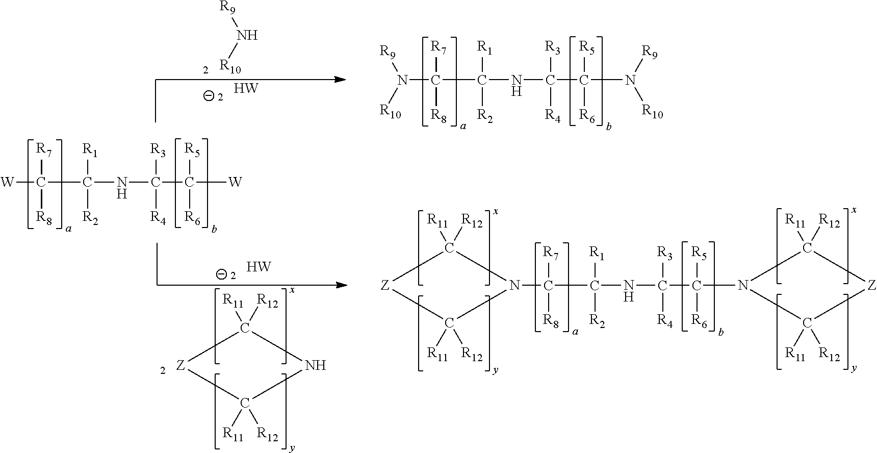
N(C(C(NC([R3])([R4])C(N([R9])[R10])([R5])[R6])([R1])[R2])([R7])[R8])([R10])[R9].[W]C(C(NC([R3])([R4])C([W])([R5])[R6])([R1])[R2])([R7])[R8].[W].[R9]N[R10].[W].[Z]1C([R12])([R11])NC1([R12])[R11].C(C(NC([R3])([R4])C([R5])([R6])N1C([R12])([R11])[Z]C1([R12])[R11])([R1])[R2])([R7])([R8])N1C([R12])([R11])[Z]C1([R12])[R11]
